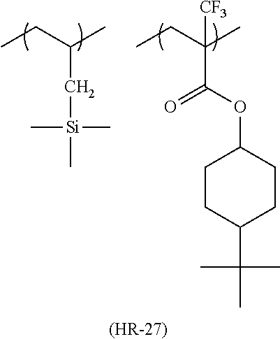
CCC(C)C[Si](C)(C)C.CCC(C)([CF3])C(OC1CCC(C(C)(C)C)CC1)=O.[(HR-27)]
